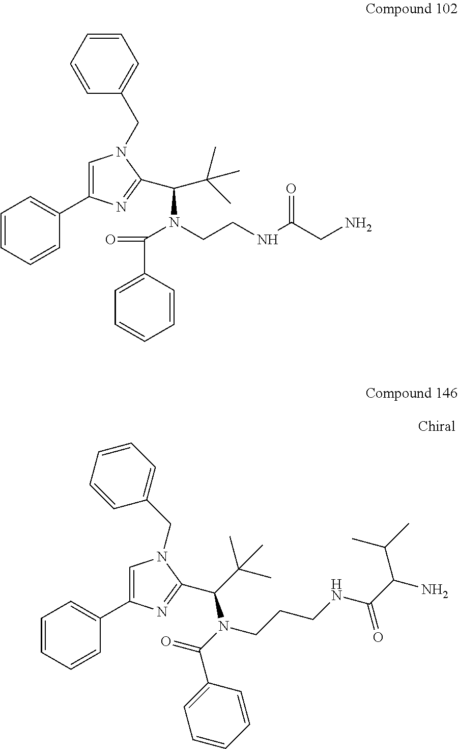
C1=CC=CC(C2=CN(CC3=CC=CC=C3)C(C(N(C(C3=CC=CC=C3)=O)CCCNC(C(N)C(C)C)=O)C(C)(C)C)=N2)=C1.C1=CC(CN2C=C(C3=CC=CC=C3)N=C2C(C(C)(C)C)N(C(C2=CC=CC=C2)=O)CCNC(CN)=O)=CC=C1
